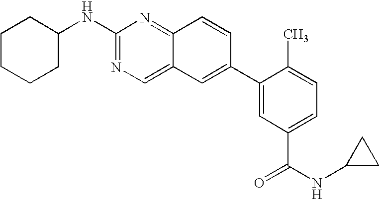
C1(NC2CCCCC2)=NC=C2C(=N1)C=CC(C1=CC(C(=O)NC3CC3)=CC=C1C)=C2
